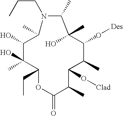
C1(CC)OC(=O)C(C)C(O[Clad])C(C)C(O[Des])C(O)(C)C(C)N(CCC)C(C)C(O)C1(C)O
